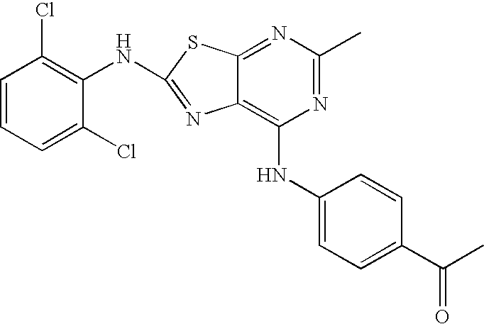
N1=C(C)N=C2C(=C1NC1=CC=C(C(C)=O)C=C1)N=C(NC1=C(Cl)C=CC=C1Cl)S2
